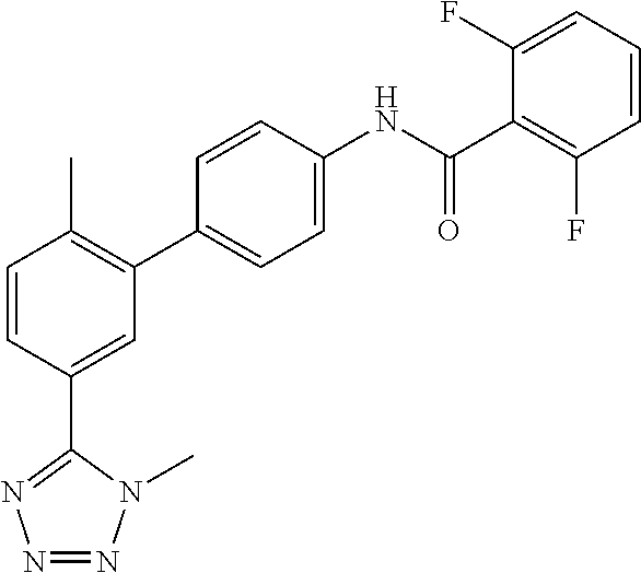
C1=CC(C2=NN=NN2C)=CC(C2=CC=C(NC(C3=C(F)C=CC=C3F)=O)C=C2)=C1C
